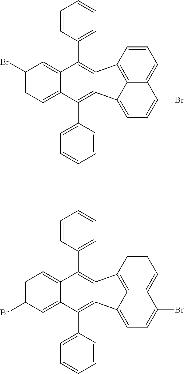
C1(Br)=CC=C2C(=C1)C(C1=CC=CC=C1)=C1C(=C2C2=CC=CC=C2)C2=CC=C(Br)C3=CC=CC1=C32.C1=C(Br)C=C2C(=C1)C(C1=CC=CC=C1)=C1C(=C2C2=CC=CC=C2)C2=CC=C(Br)C3=CC=CC1=C32
